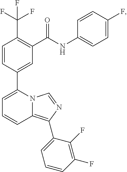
C1=CC(C2=CC=CC3=C(C4=CC=CC(F)=C4F)N=CN23)=CC(C(NC2=CC=C(F)C=C2)=O)=C1C(F)(F)F
